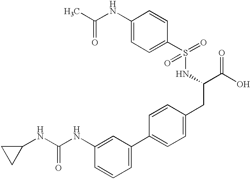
C1(NC(NC2=CC(C3=CC=C(CC(C(O)=O)NS(=O)(=O)C4=CC=C(NC(C)=O)C=C4)C=C3)=CC=C2)=O)CC1
